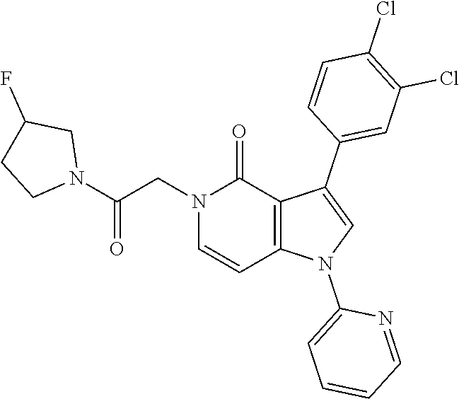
C1(Cl)=C(Cl)C=C(C2=CN(C3=CC=CC=N3)C3=C2C(=O)N(CC(N2CC(F)CC2)=O)C=C3)C=C1
